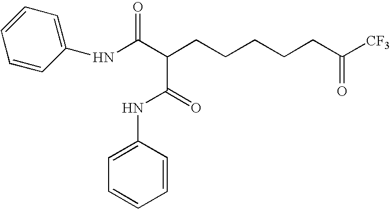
C(CCCCCC(=O)[CF3])(C(NC1=CC=CC=C1)=O)C(=O)NC1=CC=CC=C1
